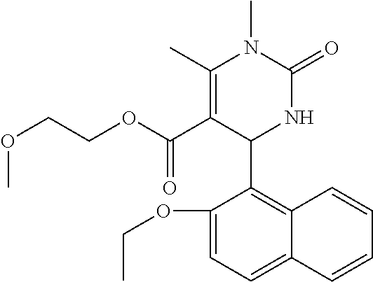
C1(OCC)=CC=C2C(=C1C1NC(=O)N(C)C(C)=C1C(OCCOC)=O)C=CC=C2
